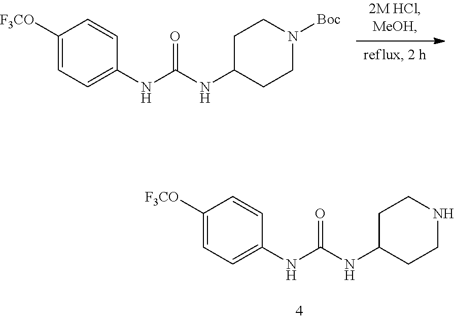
C1([F3CO])=CC=C(NC(NC2CCN([Boc])CC2)=O)C=C1.C1([F3CO])=CC=C(NC(NC2CCNCC2)=O)C=C1
